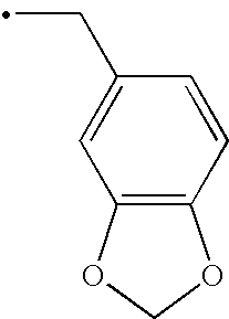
C1(CC)=CC2=C(C=C1)OCO2
